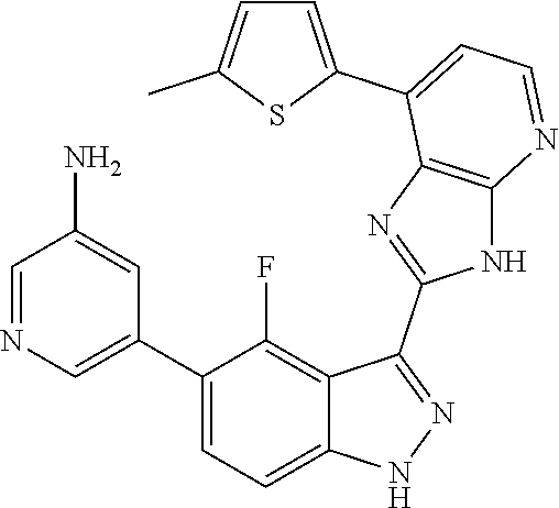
C1=NC=C(C2=CC=C3C(=C2F)C(C2=NC4=C(N2)N=CC=C4C2=CC=C(C)S2)=NN3)C=C1N
